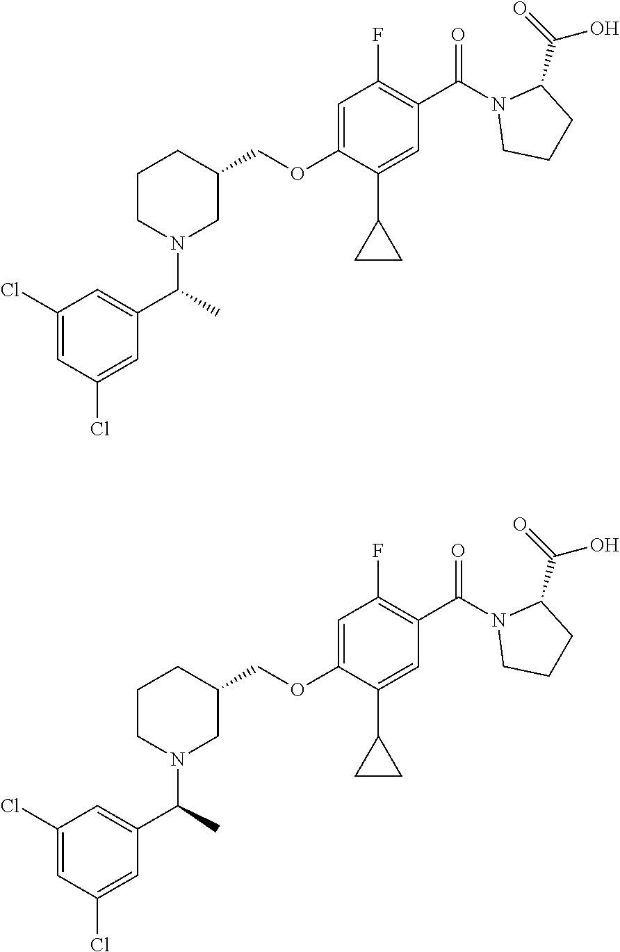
C(OC1=CC(F)=C(C(N2C(C(=O)O)CCC2)=O)C=C1C1CC1)C1CCCN(C(C)C2=CC(Cl)=CC(Cl)=C2)C1.C(OC1=CC(F)=C(C(N2C(C(=O)O)CCC2)=O)C=C1C1CC1)C1CCCN(C(C)C2=CC(Cl)=CC(Cl)=C2)C1
